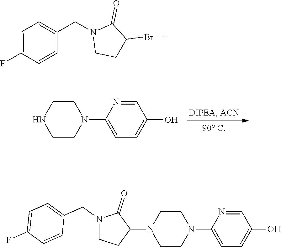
C1=C(F)C=CC(CN2CCC(Br)C2=O)=C1.C1=NC(N2CCNCC2)=CC=C1O.C1=NC(N2CCN(C3C(=O)N(CC4=CC=C(F)C=C4)CC3)CC2)=CC=C1O
